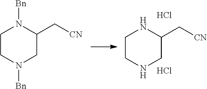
C1CNCC(C[CN])N1.Cl.Cl.C1CN([Bn])CC(C[CN])N1[Bn]
